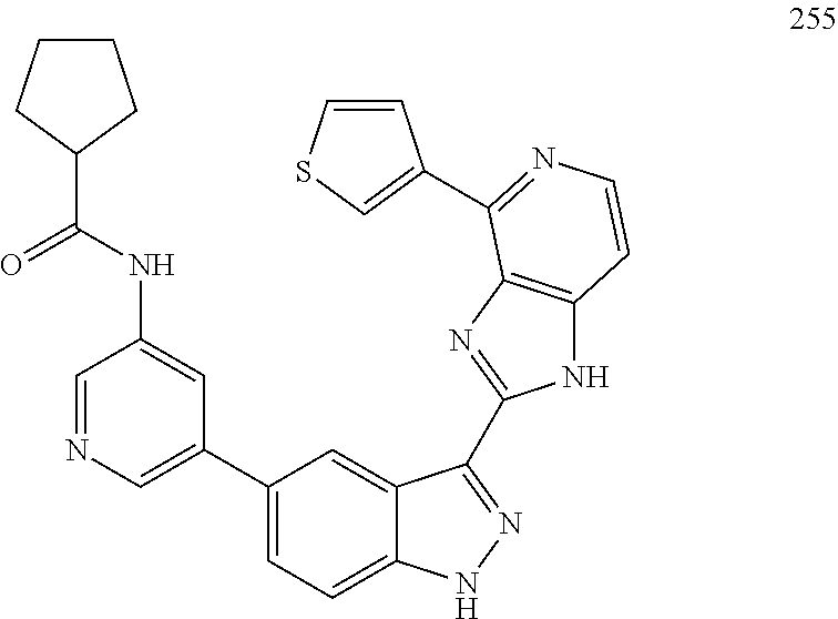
C1(C2=CN=CC(NC(C3CCCC3)=O)=C2)=CC=C2C(=C1)C(C1=NC3=C(N1)C=CN=C3C1=CSC=C1)=NN2
